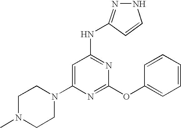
C1N(C)CCN(C2=CC(NC3=NNC=C3)=NC(OC3=CC=CC=C3)=N2)C1
